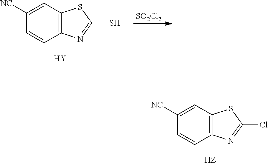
C1([NC])=CC2=C(C=C1)N=C(S)S2.[Y].[SO2Cl2].C1([NC])=CC2=C(C=C1)N=C(Cl)S2.[HZ]
